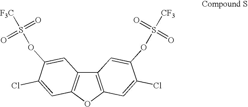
C12=C(OC3=C1C=C(OS([CF3])(=O)=O)C(Cl)=C3)C=C(Cl)C(OS([F3C])(=O)=O)=C2
